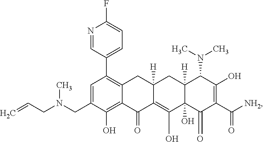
C12=C(O)C(CN(CC=C)C)=CC(C3=CC=C(F)N=C3)=C1CC1([H])C(=C(O)C3(O)C([H])(C1)C(N(C)C)C(O)=C(C([NH2])=O)C3=O)C2=O
